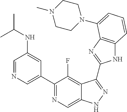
C1=NC=C(C2=NC=C3C(=C2F)C(C2=NC4=C(N2)C=CC=C4N2CCN(C)CC2)=NN3)C=C1NC(C)C
